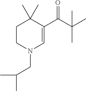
C1CN(CC(C)C)C=C(C(=O)C(C)(C)C)C1(C)C
